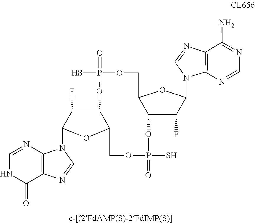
C1=NC2=C(C(=O)N1)N=CN2C1OC2C(C1F)OP(S)(=O)OCC1OC(N3C4=C(N=C3)C(N)=NC=N4)C(F)C1OP(S)(=O)OC2
